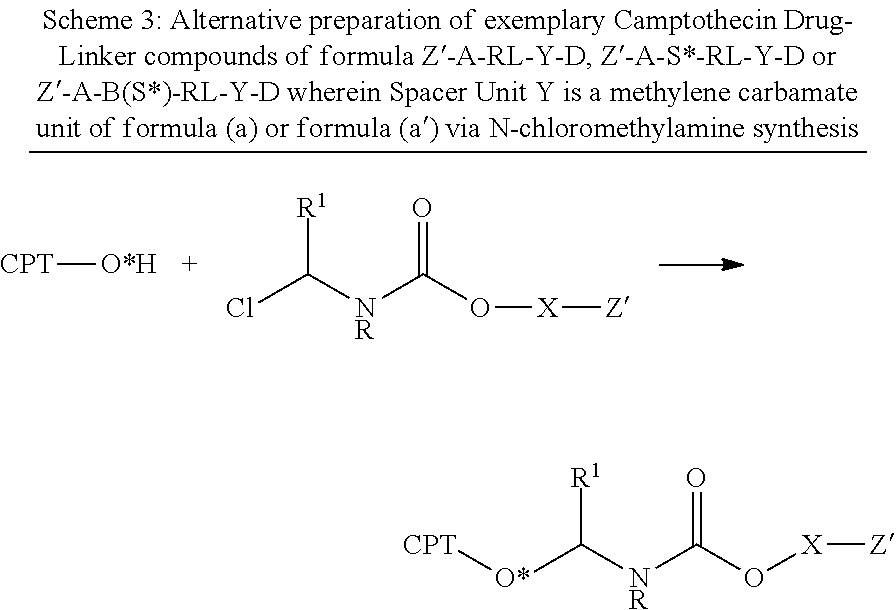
[CPT][O*H].ClC([NR]C(O[X][Z])=O)[R1].[O*](C([NR]C(O[X][Z])=O)[R1])[CPT]
